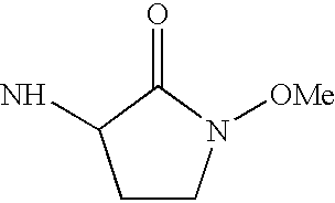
C1CN([OMe])C(=O)C1N
